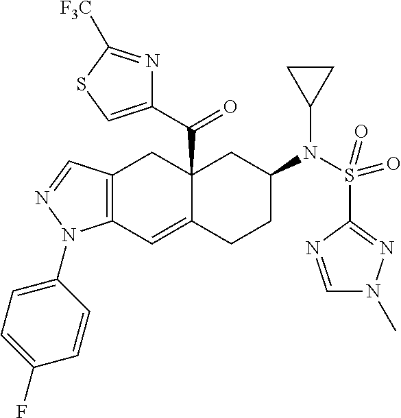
C12(C(C3=CSC([F3C])=N3)=O)C(=CC3=C(C1)C=NN3C1=CC=C(F)C=C1)CCC(N(S(C1=NN(C)C=N1)(=O)=O)C1CC1)C2
